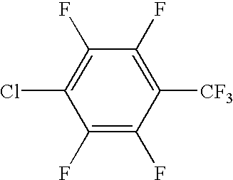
C1(F)=C(F)C([CF3])=C(F)C(F)=C1Cl
